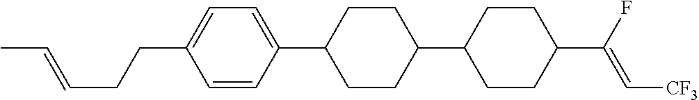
C1=CC(C2CCC(C3CCC(C(F)=C[CF3])CC3)CC2)=CC=C1CCC=CC
